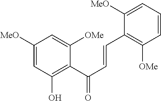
C1=CC=C([MeO])C(C=CC(C2=C(O)C=C([MeO])C=C2[OMe])=O)=C1[OMe]
